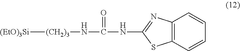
[(EtO)3Si][(CH2)3]NC(=O)NC1=NC2=C(S1)C=CC=C2
